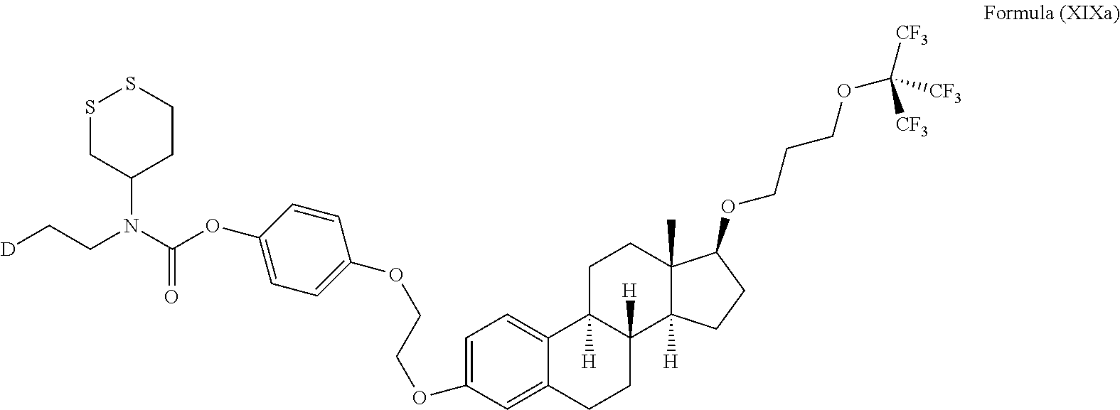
[D]CCN(C1CCSSC1)C(OC1=CC=C(OCCOC2=CC=C3C(=C2)CCC2([H])C3([H])CCC3(C)C2([H])CCC3OCCCOC([CF3])([CF3])[CF3])C=C1)=O
